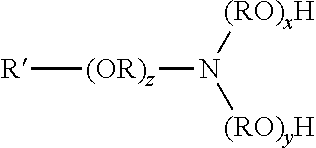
[R][(OR)z]N([(RO)yH])[(RO)xH]
